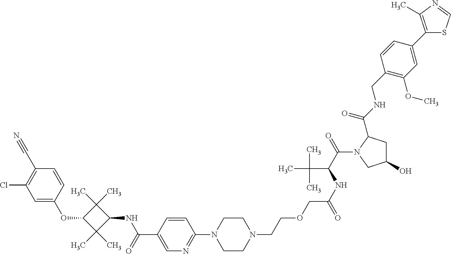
C1=C(OC2C(C)(C)C(NC(C3=CN=C(N4CCN(CCOCC(NC(C(=O)N5CC(O)CC5C(NCC5=C(OC)C=C(C6=C(C)N=CS6)C=C5)=O)C(C)(C)C)=O)CC4)C=C3)=O)C2(C)C)C=CC(C#N)=C1Cl
